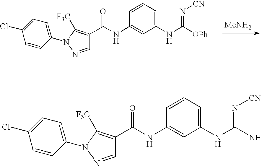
[MeNH2].C(NC1=CC(NC([OPh])=N[CN])=CC=C1)(=O)C1=C([F3C])N(C2=CC=C(Cl)C=C2)N=C1.C(NC1=CC(NC(NC)=N[CN])=CC=C1)(=O)C1=C([F3C])N(C2=CC=C(Cl)C=C2)N=C1
